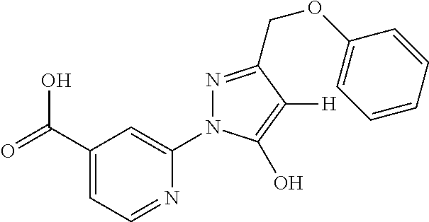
OC(C1=CC=NC(N2N=C(COC3=CC=CC=C3)C([H])=C2O)=C1)=O
